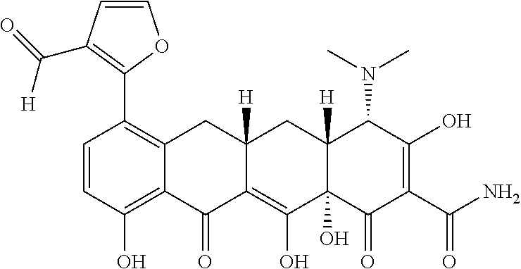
C1=CC(O)=C2C(=C1C1=C(C(=O)[H])C=CO1)CC1([H])C(=C(O)C3(O)C([H])(C1)C(N(C)C)C(O)=C(C(N)=O)C3=O)C2=O
